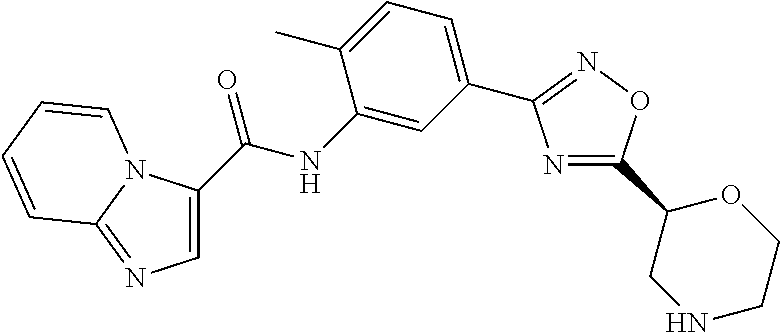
C1=C(C(NC2=CC(C3=NOC(C4CNCCO4)=N3)=CC=C2C)=O)N2C(=N1)C=CC=C2
